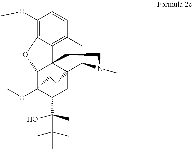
C1(OC)=C2C3=C(C=C1)CC1C45C3(C(C(OC)(C(C(C(C)(C)C)(O)C)C4)CC5)O2)CCN1C
